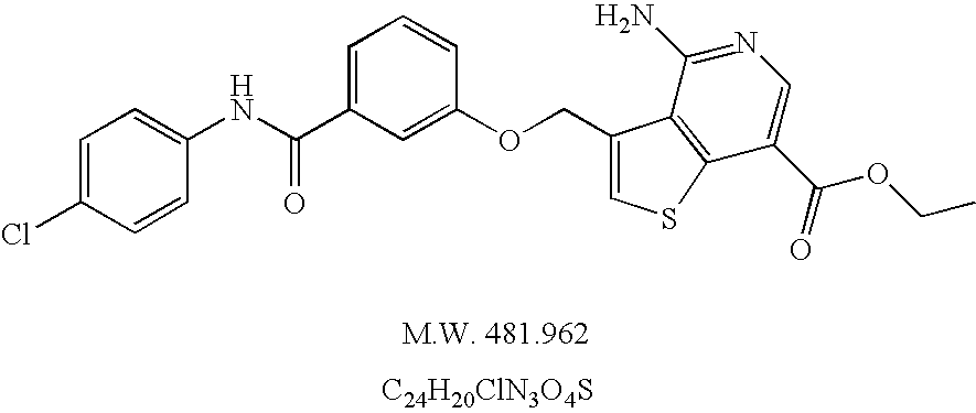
C1=C(Cl)C=CC(NC(C2=CC=CC(OCC3=CSC4=C3C(N)=NC=C4C(=O)OCC)=C2)=O)=C1.[C24H20ClN3O4S]
